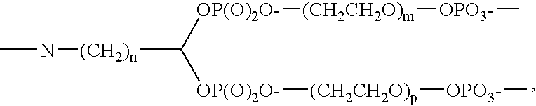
[(CH2)n](C([OP(O)2O-][(CH2CH2O)m][OPO3-]C)[OP(O)2O-][(CH2CH2O)p][OPO3-]C)NC
